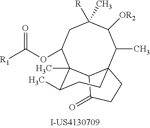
C1(=O)CCC23CCC(C)C(C)(C12)C(OC(=O)[R1])CC([R])(C)C([OR2])C3C
